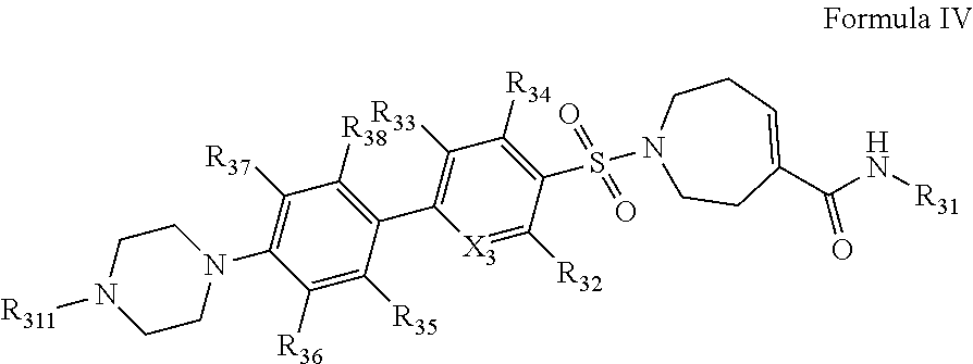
C1CN(C2=C([R37])C([R38])=C(C3=C([R33])C([R34])=C(S(N4CCC(C(N[R31])=O)=CCC4)(=O)=O)C([R32])=[X3]3)C([R35])=C2[R36])CCN1[R311]
